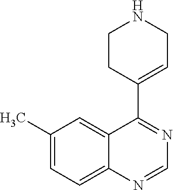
N1=C(C2=CCNCC2)C2=CC(C)=CC=C2N=C1
